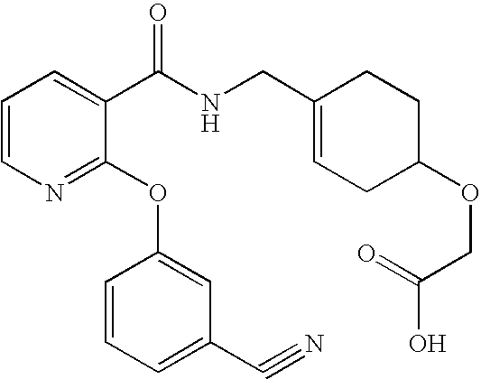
C1=CN=C(OC2=CC(C#N)=CC=C2)C(C(NCC2=CCC(OCC(O)=O)CC2)=O)=C1
